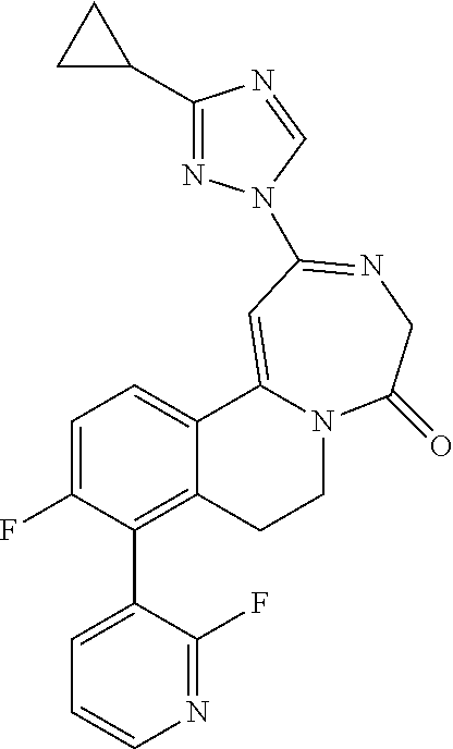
C1=C(F)C(C2=CC=CN=C2F)=C2C(=C1)C1=CC(N3N=C(C4CC4)N=C3)=NCC(=O)N1CC2
